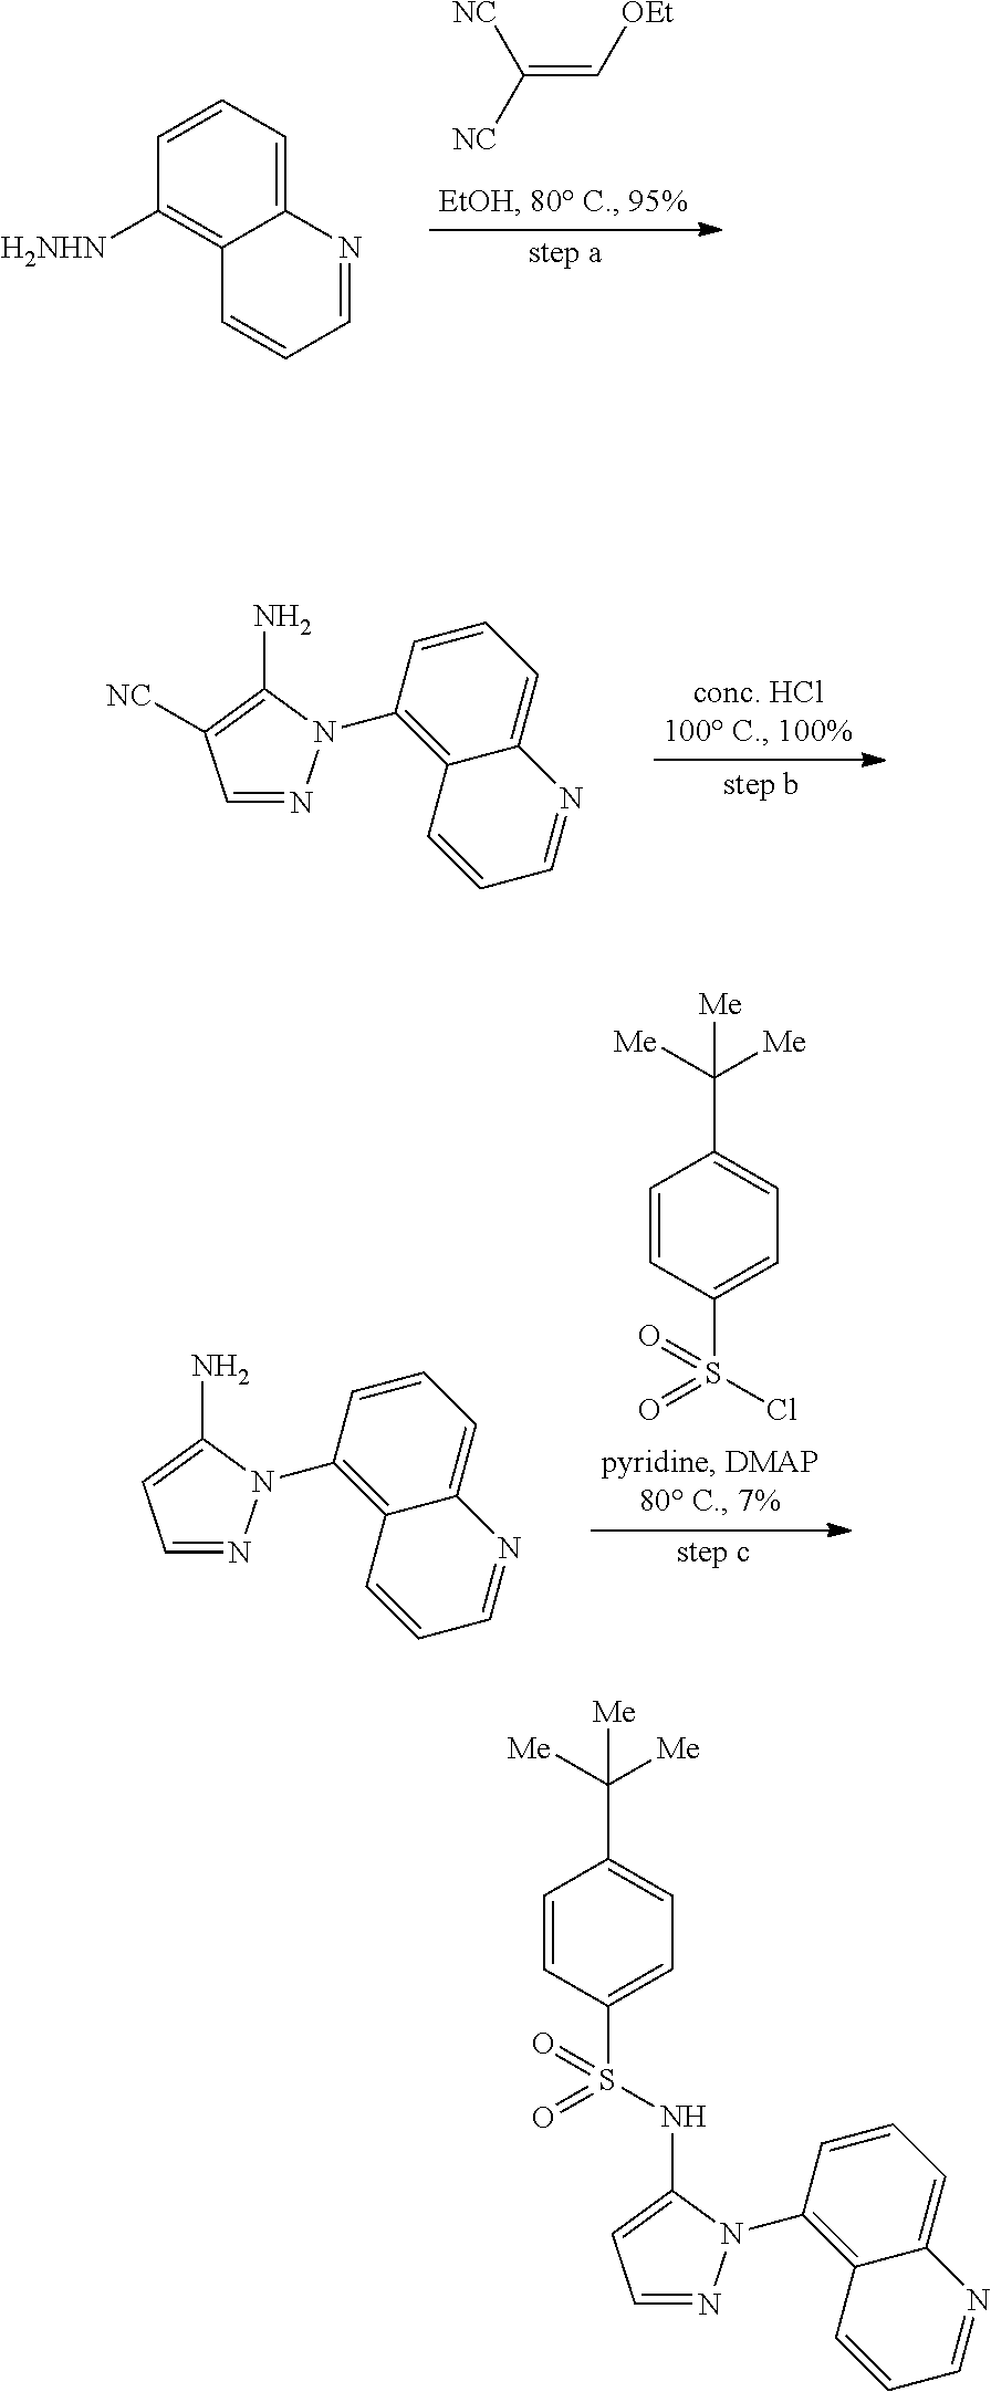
C1=NC2=CC=CC([H2NHN])=C2C=C1.[NC]C(=C[OEt])[NC].C1=NN(C2=C3C(=CC=C2)N=CC=C3)C(N)=C1[NC].C1=CC(S(=O)(Cl)=O)=CC=C1C([Me])([Me])[Me].C1=NN(C2=C3C(=CC=C2)N=CC=C3)C(N)=C1.C1=CC(S(=O)(=O)NC2=CC=NN2C2=C3C(=CC=C2)N=CC=C3)=CC=C1C([Me])([Me])[Me]
